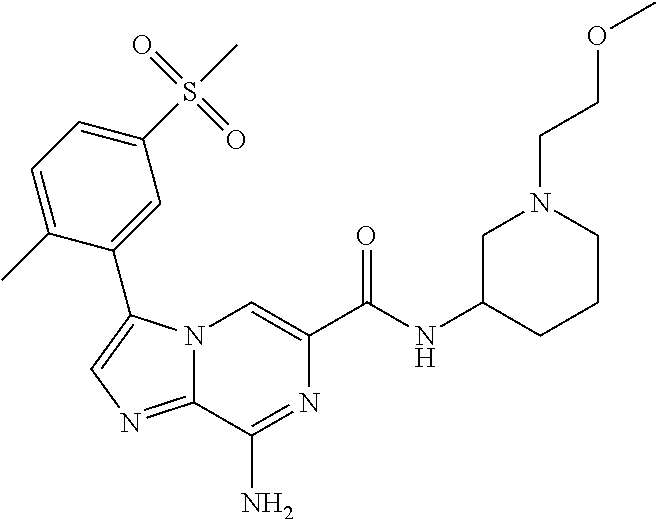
N12C(=NC=C1C1=CC(S(C)(=O)=O)=CC=C1C)C(N)=NC(C(NC1CCCN(CCOC)C1)=O)=C2
